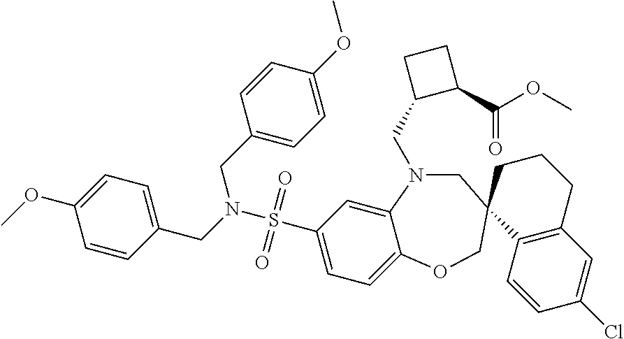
C1=CC(CN(S(=O)(=O)C2=CC=C3C(=C2)N(CC2C(C(OC)=O)CC2)CC2(CO3)C3=C(CCC2)C=C(Cl)C=C3)CC2=CC=C(OC)C=C2)=CC=C1OC
